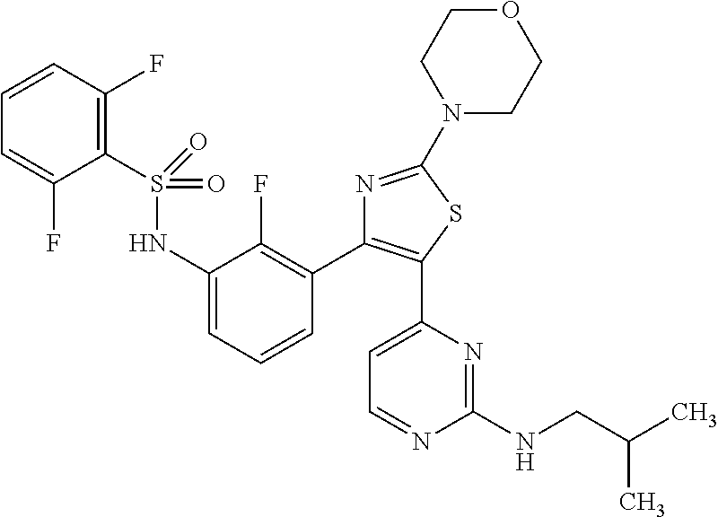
C1(S(NC2=CC=CC(C3=C(C4=CC=NC(NCC(C)C)=N4)SC(N4CCOCC4)=N3)=C2F)(=O)=O)=C(F)C=CC=C1F
